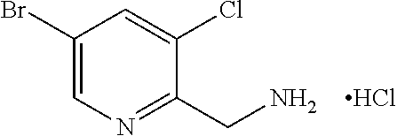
C1(Br)=CN=C(CN)C(Cl)=C1.Cl
